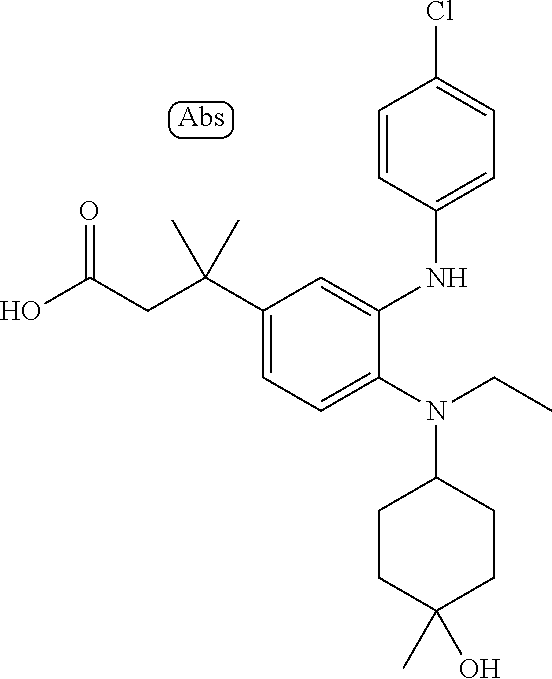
C1(C(CC(O)=O)(C)C)=CC=C(N(CC)C2CCC(O)(C)CC2)C(NC2=CC=C(Cl)C=C2)=C1
